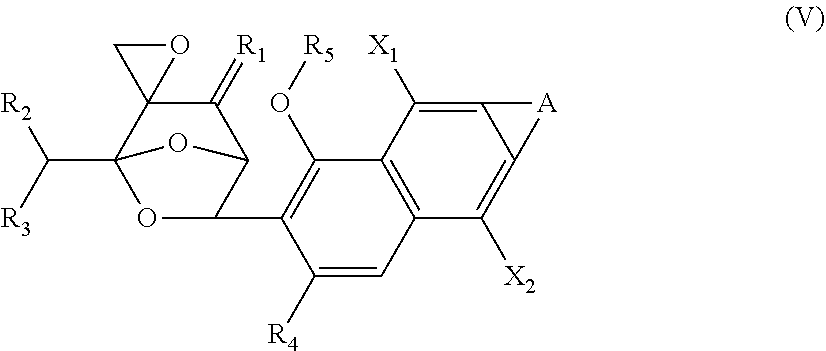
C(C12OC(C3=C(O[R5])C4=C(C=C3[R4])C([X2])=C3C(=C4[X1])[A]3)C(C(=[R1])C13OC3)O2)([R3])[R2]
